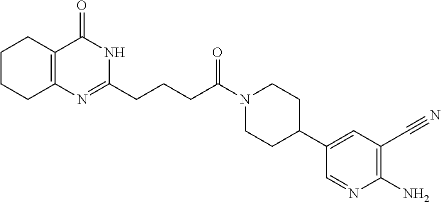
C1CCC2=C(C1)C(=O)NC(CCCC(N1CCC(C3=CC(C#N)=C(N)N=C3)CC1)=O)=N2
